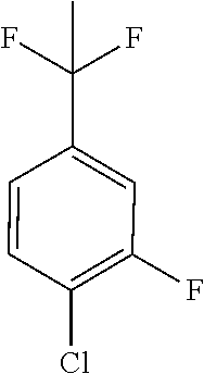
C1=C(C(F)(C)F)C=CC(Cl)=C1F
